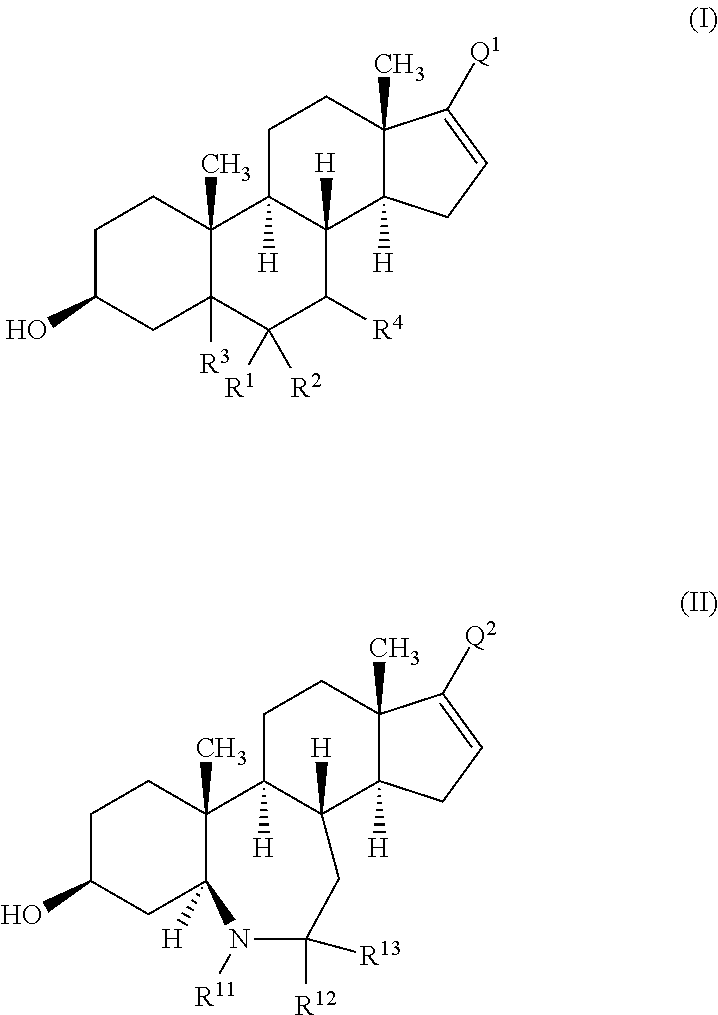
C1C(O)CC2([R3])C(C)(C1)C1([H])C([H])(C([R4])C2([R1])[R2])C2([H])C(C)(CC1)C([Q1])=CC2.C1C(O)CC2([H])C(C)(C1)C1([H])C([H])(CC([R12])([R13])N2[R11])C2([H])C(C)(CC1)C([Q2])=CC2
